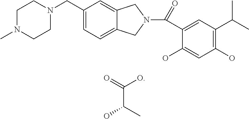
C1N(C)CCN(CC2=CC=C3C(=C2)CN(C(=O)C2=CC(C(C)C)=C(O)C=C2O)C3)C1.CC(C(O)=O)O
